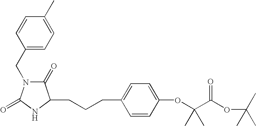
C(CCC1=CC=C(OC(C(OC(C)(C)C)=O)(C)C)C=C1)C1C(=O)N(CC2=CC=C(C)C=C2)C(=O)N1
